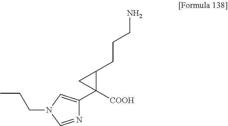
C1([COOH])(C2=CN(CCC)C=N2)C(CCCN)C1
